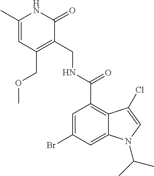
C1=C(C)NC(=O)C(CNC(C2=C3C(=CC(Br)=C2)N(C(C)C)C=C3Cl)=O)=C1COC
